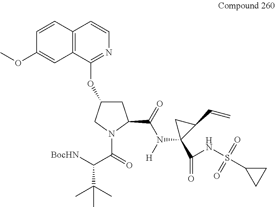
C1=CC2=C(C=C1OC)C(OC1CC(C(=O)N(C3(C(=O)NS(C4CC4)(=O)=O)C(C=C)C3)[H])N(C(=O)C([BocHN])C(C)(C)C)C1)=NC=C2
